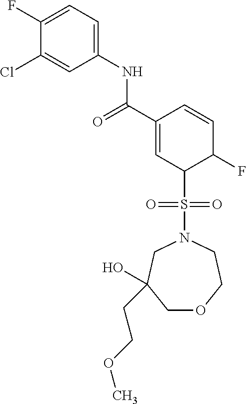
C1(F)=CC=C(NC(C2=CC(S(=O)(=O)N3CC(O)(CCOC)COCC3)C(F)C=C2)=O)C=C1Cl
